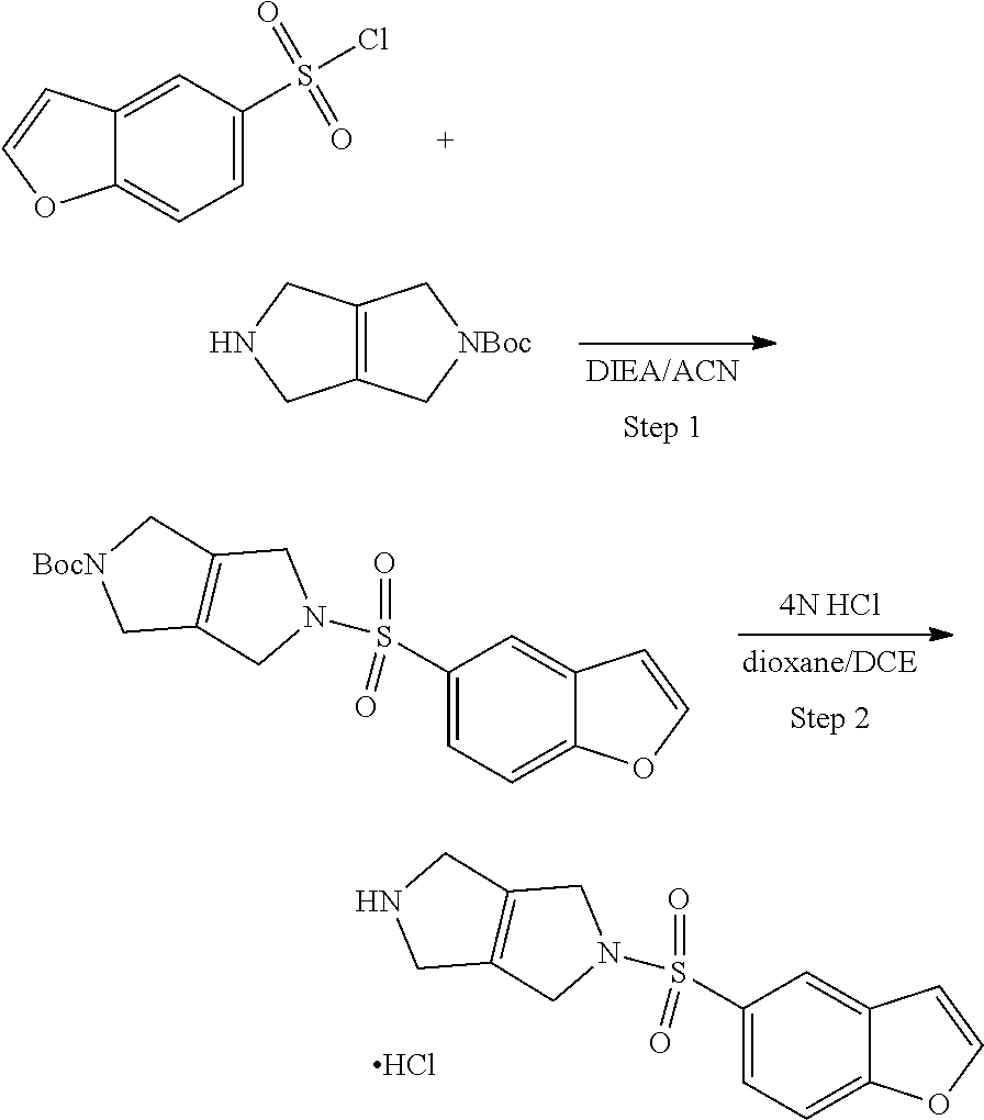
C1=C(S(Cl)(=O)=O)C=C2C(=C1)OC=C2.C12=C(C[NBoc]C1)CNC2.[4N HCl].C1(S(=O)(N2CC3=C(C2)C[BocN]C3)=O)=CC=C2C(=C1)C=CO2.C1(S(=O)(N2CC3=C(C2)CNC3)=O)=CC=C2C(=C1)C=CO2.Cl
